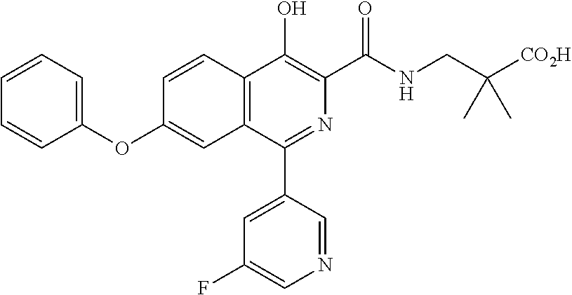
C1=CC=C(OC2=CC3=C(C=C2)C(O)=C(C(NCC([CO2H])(C)C)=O)N=C3C2=CC(F)=CN=C2)C=C1
